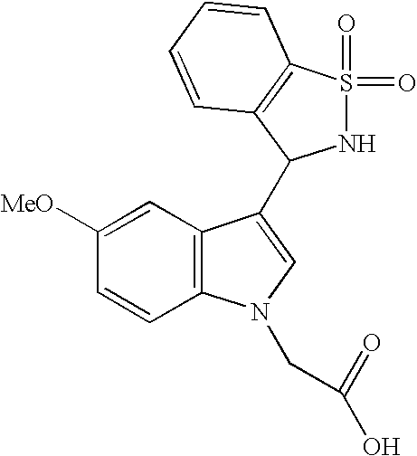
C1([MeO])=CC2=C(C=C1)N(CC(=O)O)C=C2C1NS(=O)(=O)C2=C1C=CC=C2
